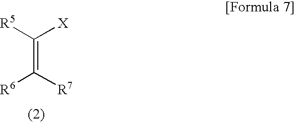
C(=C([R7])[R6])([R5])[X]
